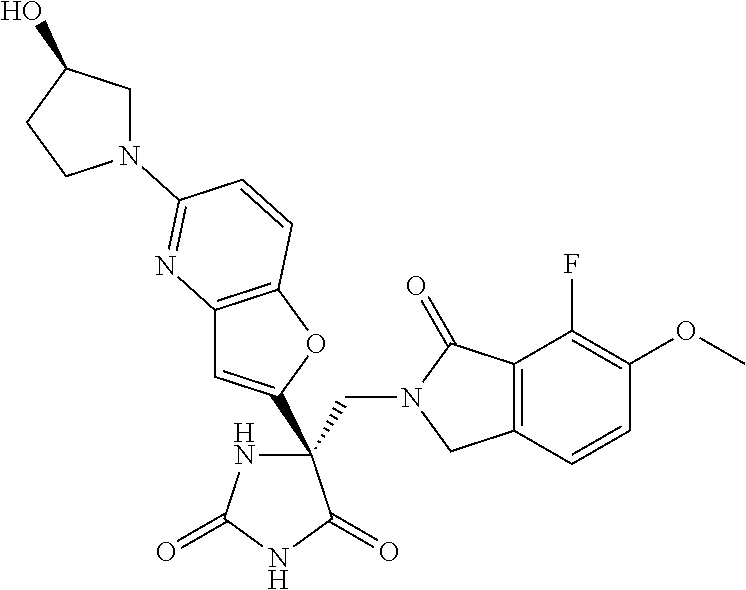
C12=C(OC(C3(CN4CC5=C(C4=O)C(F)=C(OC)C=C5)NC(=O)NC3=O)=C1)C=CC(N1CC(O)CC1)=N2
